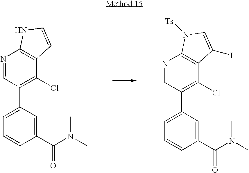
N1=CC(C2=CC=CC(C(N(C)C)=O)=C2)=C(Cl)C2=C1N([Ts])C=C2I.N1=CC(C2=CC=CC(C(N(C)C)=O)=C2)=C(Cl)C2=C1NC=C2
